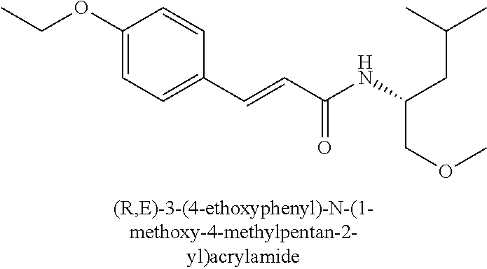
C1(OCC)=CC=C(C=CC(NC(CC(C)C)COC)=O)C=C1
